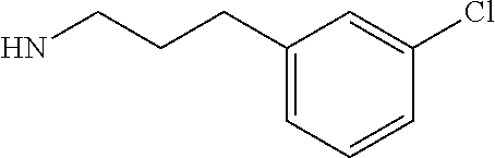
C1(CCCN)=CC=CC(Cl)=C1
